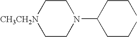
C1CN(C(CCC)CCC)CC[CH3CH2N]1
